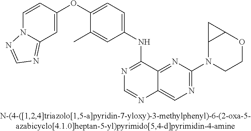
C1=CC(OC2=CC=C(NC3=NC=NC4=CN=C(N5CCOC6C5C6)N=C34)C=C2C)=CC2=NC=NN12
